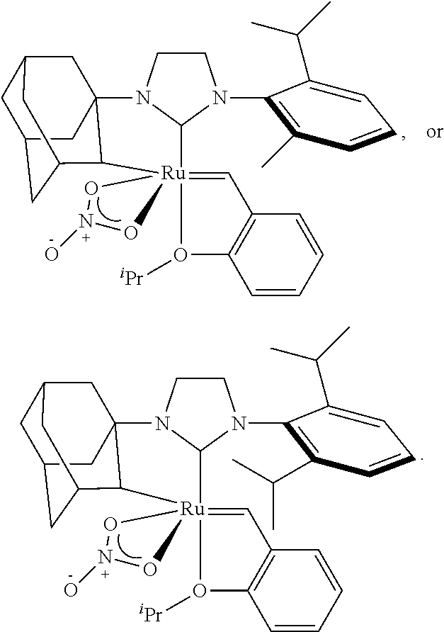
C1CN2C(N1C1=C(C)C=CC=C1C(C)C)[Ru]13(=CC4=C(C=CC=C4)O1[iPr])(C1C4CC5CC(CC21C5)C4)ON(O)O3.C1CN2C(N1C1=C(C(C)C)C=CC=C1C(C)C)[Ru]13(=CC4=C(C=CC=C4)O1[iPr])(C1C4CC5CC(CC21C5)C4)ON(O)O3
